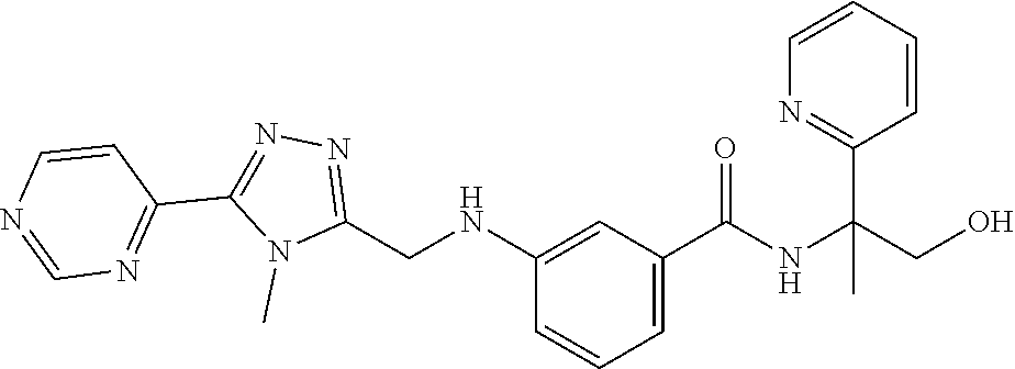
C1=CC(C2=NN=C(CNC3=CC(C(NC(C4=NC=CC=C4)(CO)C)=O)=CC=C3)N2C)=NC=N1
